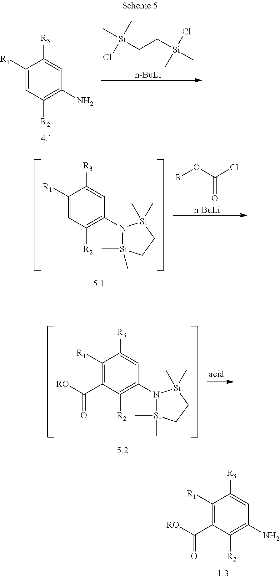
C1([R1])=CC([R2])=C(N)C=C1[R3].C[Si](CC[Si](C)(Cl)C)(C)Cl.[n-BuLi].ClC(O[R])=O.[n-BuLi].C1([R1])=CC([R2])=C(N2[Si](C)(C)CC[Si]2(C)C)C=C1[R3].C1([R1])=C(C([RO])=O)C([R2])=C(N2[Si](C)(C)CC[Si]2(C)C)C=C1[R3].C1([R1])=C(C([RO])=O)C([R2])=C(N)C=C1[R3]
